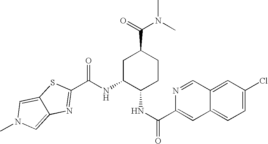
C(NC1C(NC(=O)C2=CC3=CC=C(Cl)C=C3C=N2)CCC(C(=O)N(C)C)C1)(=O)C1=NC2=CN(C)C=C2S1
